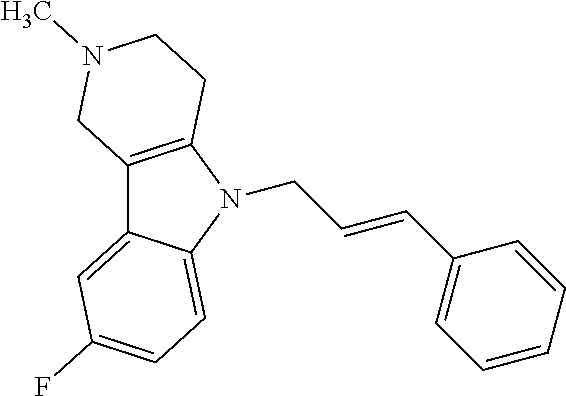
C12=C(N(CC=CC3=CC=CC=C3)C3=CC=C(F)C=C13)CCN(C)C2
